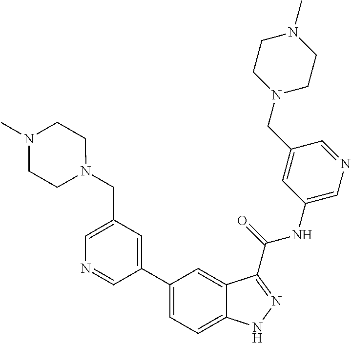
C1(CN2CCN(C)CC2)=CN=CC(C2=CC=C3C(=C2)C(C(NC2=CN=CC(CN4CCN(C)CC4)=C2)=O)=NN3)=C1
